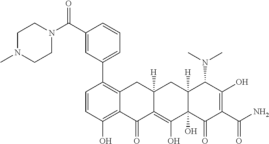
C1=CC(O)=C2C(=C1C1=CC=CC(C(N3CCN(C)CC3)=O)=C1)CC1([H])C(=C(O)C3(O)C([H])(C1)C(N(C)C)C(O)=C(C(=O)N)C3=O)C2=O
